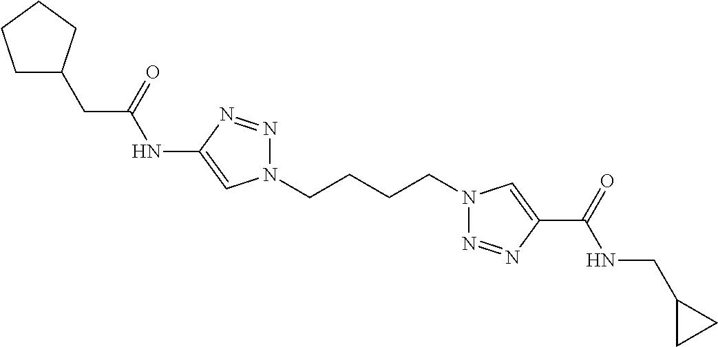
C1(NC(CC2CCCC2)=O)=CN(CCCCN2N=NC(C(=O)NCC3CC3)=C2)N=N1
